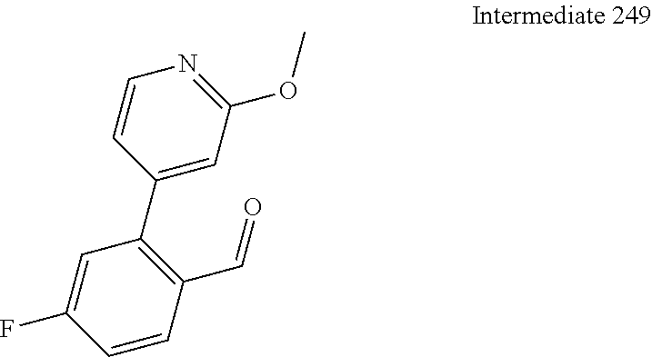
C1=C(F)C=CC(C=O)=C1C1=CC(OC)=NC=C1
